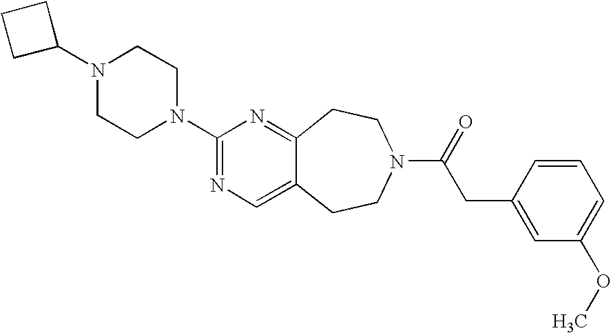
N1(C2CCC2)CCN(C2=NC=C3C(=N2)CCN(C(=O)CC2=CC(OC)=CC=C2)CC3)CC1
